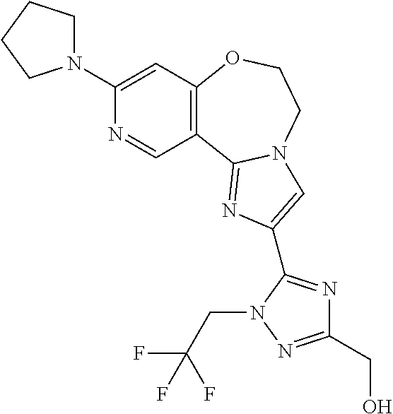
C1(N2CCCC2)=CC2=C(C=N1)C1=NC(C3=NC(CO)=NN3CC(F)(F)F)=CN1CCO2
